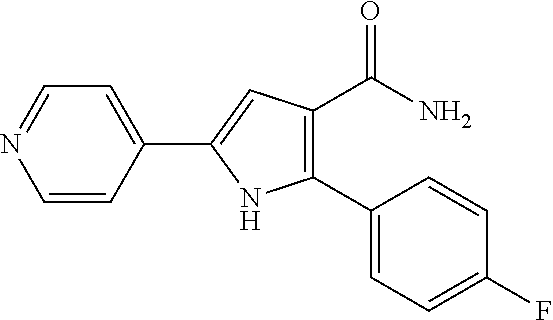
C1=CC(C2=CC(C(=O)N)=C(C3=CC=C(F)C=C3)N2)=CC=N1
